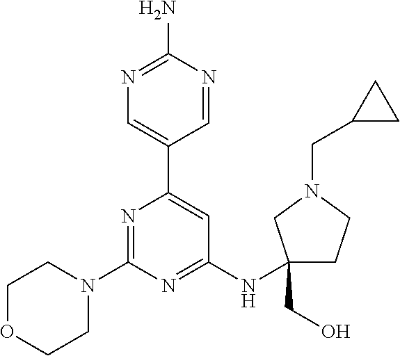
N1=C(N)N=CC(C2=CC(NC3(CO)CCN(CC4CC4)C3)=NC(N3CCOCC3)=N2)=C1
